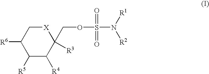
C1([R6])C([R5])C([R4])C(COS(N([R1])[R2])(=O)=O)([R3])[X]C1
